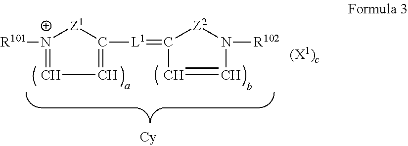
[R101][N+]1=CC=C([L1]=C2[Z2]N([R102])C=C2)[Z1]1
